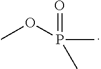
COP(C)(=O)C
